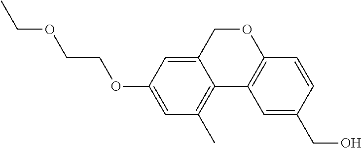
C12=CC(OCCOCC)=CC(C)=C1C1=C(OC2)C=CC(CO)=C1
